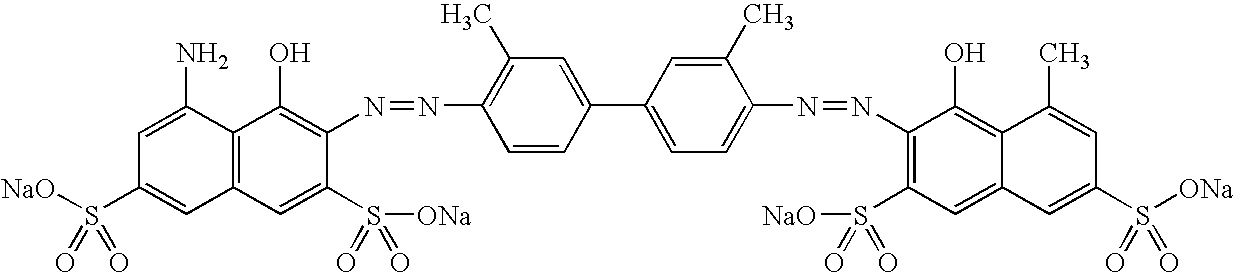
C12=C(C=C(S([ONa])(=O)=O)C(N=NC3=C(C)C=C(C4=CC=C(N=NC5=C(S([NaO])(=O)=O)C=C6C(=C5O)C(C)=CC(S([ONa])(=O)=O)=C6)C(C)=C4)C=C3)=C1O)C=C(S([NaO])(=O)=O)C=C2N
